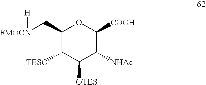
C1(C[FMOCN][H])C([TESO])C([OTES])C([NHAc])C([COOH])O1
